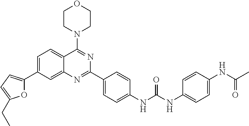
O1C(C2=CC=C3C(=C2)N=C(C2=CC=C(NC(NC4=CC=C(NC(C)=O)C=C4)=O)C=C2)N=C3N2CCOCC2)=CC=C1CC
